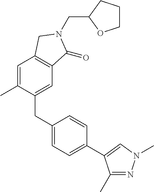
C(N1C(=O)C2=C(C=C(C)C(CC3=CC=C(C4=CN(C)N=C4C)C=C3)=C2)C1)C1OCCC1
